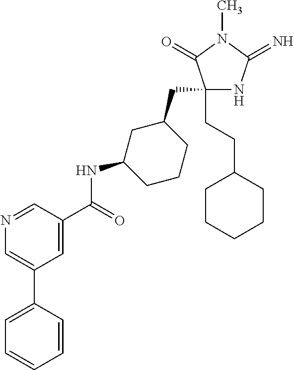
C1(CC2CC(NC(=O)C3=CC(C4=CC=CC=C4)=CN=C3)CCC2)(CCC2CCCCC2)NC(=N)N(C)C1=O
